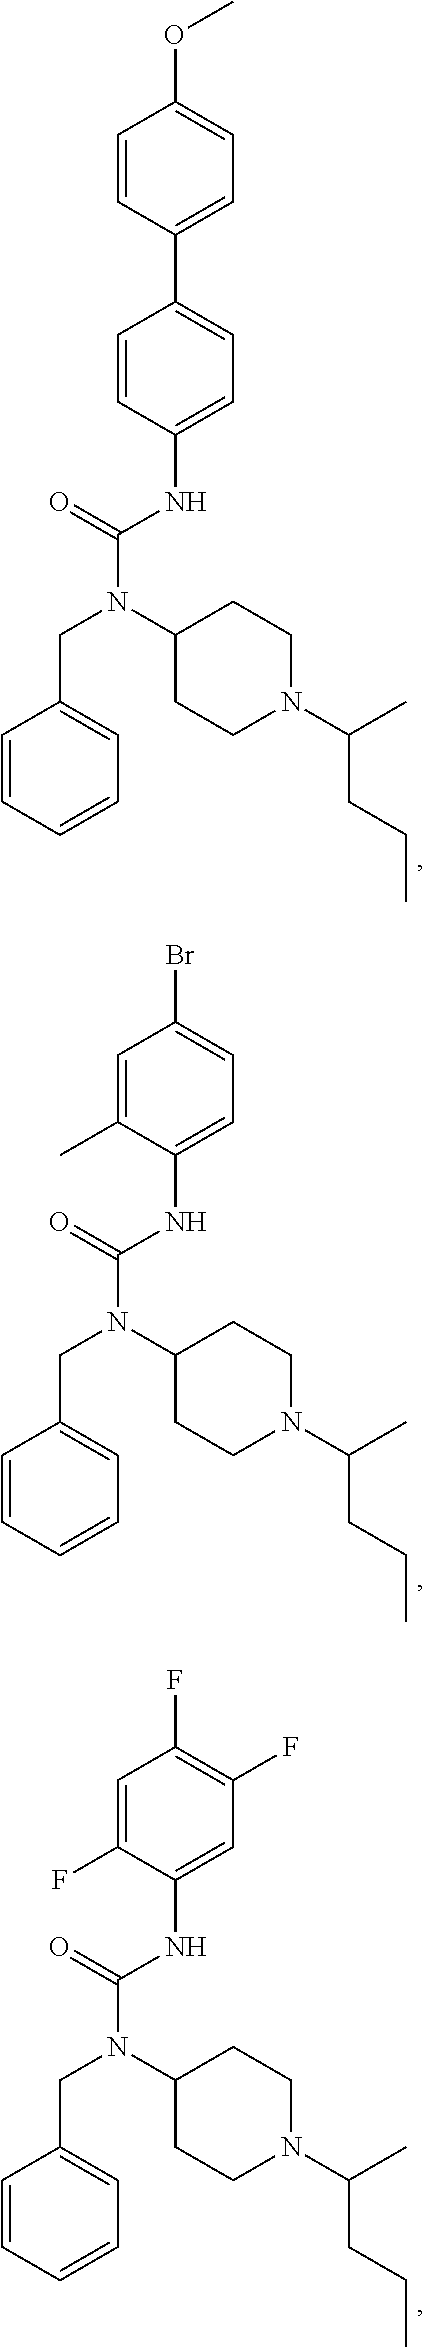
N(C(=O)NC1=CC=C(C2=CC=C(OC)C=C2)C=C1)(CC1=CC=CC=C1)C1CCN(C(C)CCC)CC1.N(C(=O)NC1=CC=C(Br)C=C1C)(CC1=CC=CC=C1)C1CCN(C(C)CCC)CC1.N(C(=O)NC1=CC(F)=C(F)C=C1F)(CC1=CC=CC=C1)C1CCN(C(C)CCC)CC1
